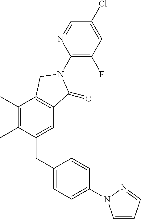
C1(N2C(=O)C3=C(C(C)=C(C)C(CC4=CC=C(N5C=CC=N5)C=C4)=C3)C2)=C(F)C=C(Cl)C=N1
